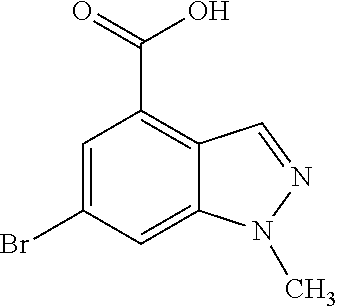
BrC1=CC(C(=O)O)=C2C=NN(C)C2=C1
